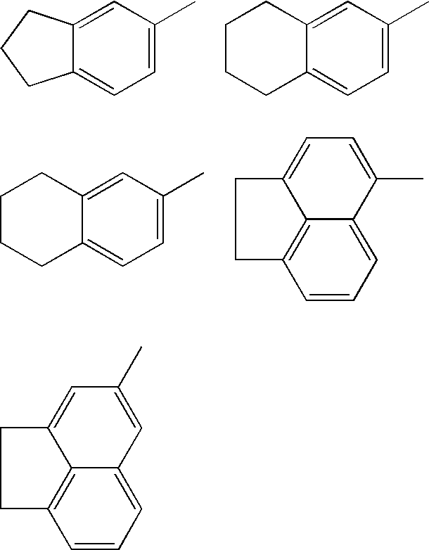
C1=C(C)C=C2C(=C1)CCC2.C1=C(C)C=C2C(=C1)CCCC2.C1=C(C)C=C2C(=C1)CCCC2.C1=CC=C2C3=C1CCC3=CC=C2C.C1=CC=C2C3=C1CCC3=CC(C)=C2
